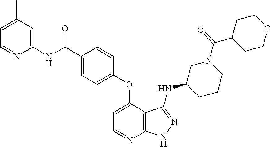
C1(C)=CC=NC(NC(C2=CC=C(OC3=CC=NC4=C3C(NC3CCCN(C(=O)C5CCOCC5)C3)=NN4)C=C2)=O)=C1
